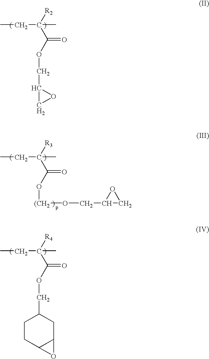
CCC(C)([R2])C(OCC1CO1)=O.CCC(C)([R3])C(O[(CH2]OCC1CO1)=O.CCC(C)([R4])C(OCC1CCC2C(C1)O2)=O
